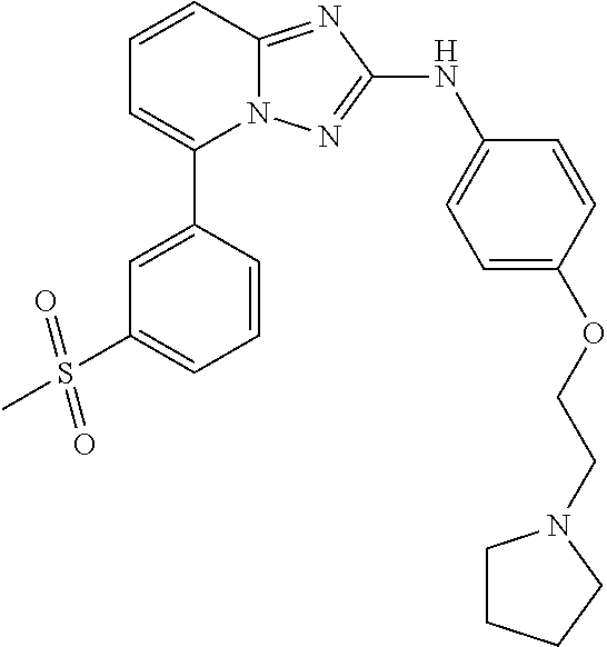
C1=CC2=NC(NC3=CC=C(OCCN4CCCC4)C=C3)=NN2C(C2=CC(S(C)(=O)=O)=CC=C2)=C1
